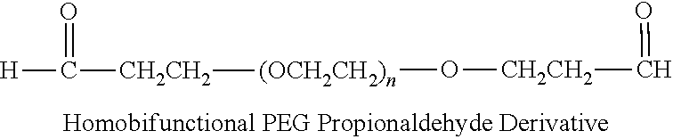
C([CH2CH2]O[(OCH2CH2)n][CH2CH2]C([H])=O)=O
